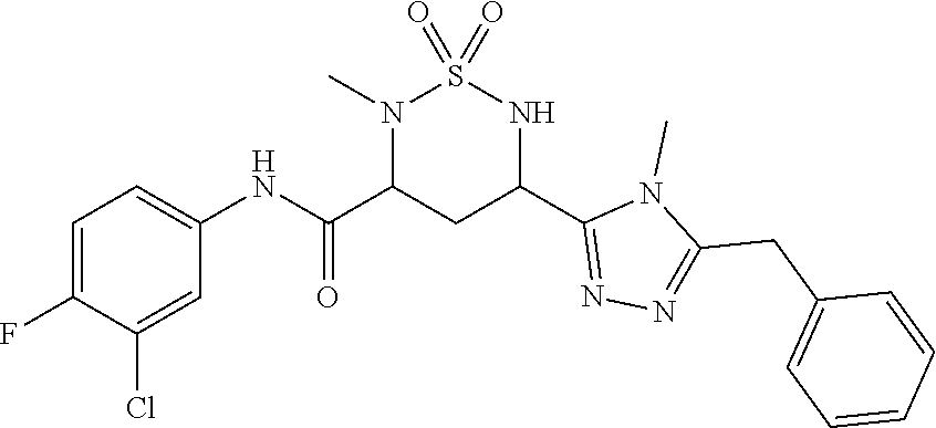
C1=C(F)C(Cl)=CC(NC(C2CC(C3=NN=C(CC4=CC=CC=C4)N3C)NS(=O)(=O)N2C)=O)=C1
